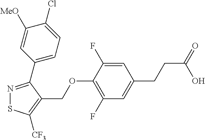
N1=C(C2=CC=C(Cl)C([MeO])=C2)C(COC2=C(F)C=C(CCC(=O)O)C=C2F)=C([CF3])S1
